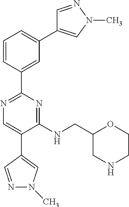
C1=CC(C2=NC=C(C3=CN(C)N=C3)C(NCC3CNCCO3)=N2)=CC(C2=CN(C)N=C2)=C1
